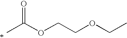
CC(OCCOCC)=O
